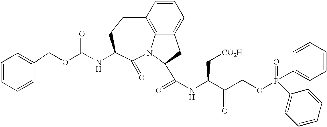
C1=CC=CC(COC(=O)NC2C(=O)N3C4=C(C=CC=C4CC3C(NC(C(COP(=O)(C3=CC=CC=C3)C3=CC=CC=C3)=O)C[CO2H])=O)CC2)=C1
